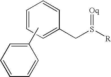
C1(CS([R])=[Oq])=CC=CC=C1.CC1=CC=CC=C1
